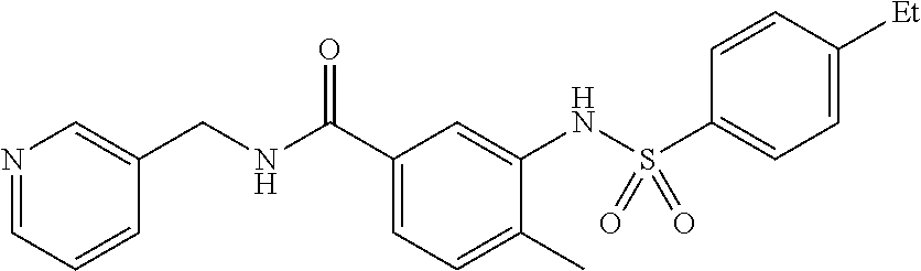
N1=CC=CC(CNC(C2=CC=C(C)C(NS(C3=CC=C([Et])C=C3)(=O)=O)=C2)=O)=C1
